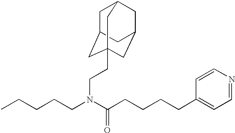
C(CCN(C(CCCCC1=CC=NC=C1)=O)CCC12CC3CC(CC(C1)C3)C2)CC
